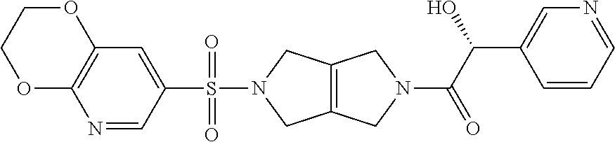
N1=CC(S(N2CC3=C(C2)CN(C(C(O)C2=CN=CC=C2)=O)C3)(=O)=O)=CC2=C1OCCO2
